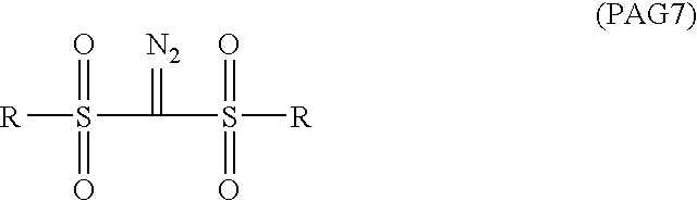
S([R])(C(=[N2])S([R])(=O)=O)(=O)=O
